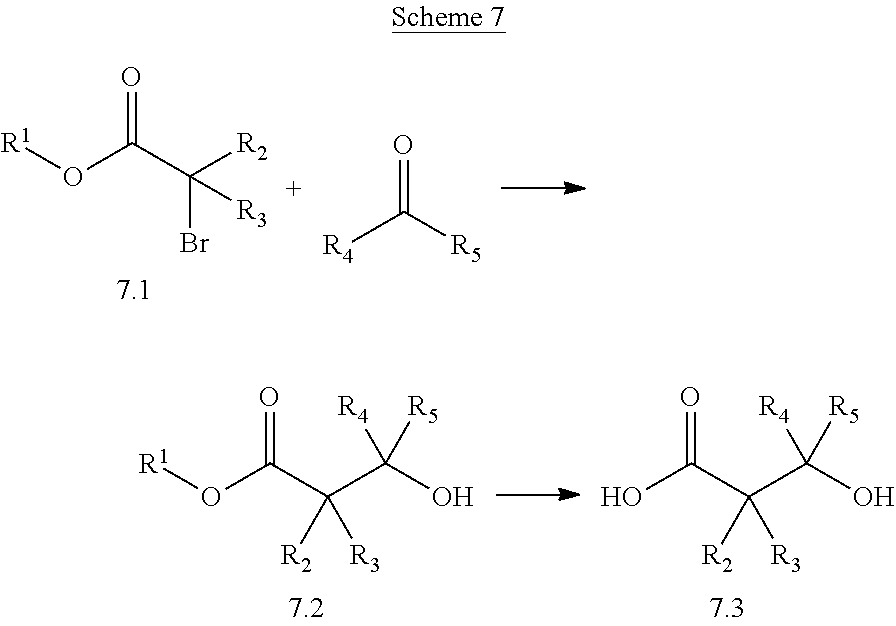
O(C(C([R2])(Br)[R3])=O)[R1].[R4]C([R5])=O.O(C(C(C(O)([R4])[R5])([R2])[R3])=O)[R1].OC(C(C(O)([R4])[R5])([R2])[R3])=O
